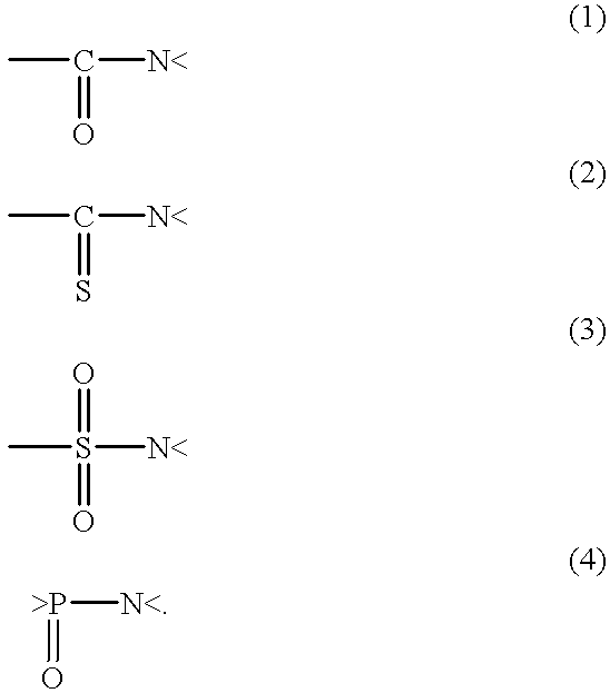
CC([N<])=O.CC([N<])=S.CS([N<])(=O)=O.[>P]([N<])=O
